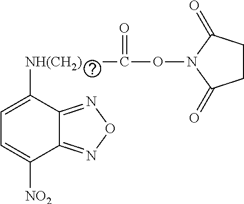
C12=NON=C1C([NH(CH2)]C(ON1C(=O)CCC1=O)=O)=CC=C2[NO2]
